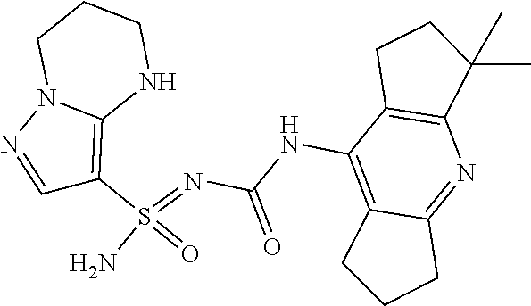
C(NC1=C2C(=NC3=C1CCC3(C)C)CCC2)(N=S(N)(=O)C1=C2N(N=C1)CCCN2)=O
